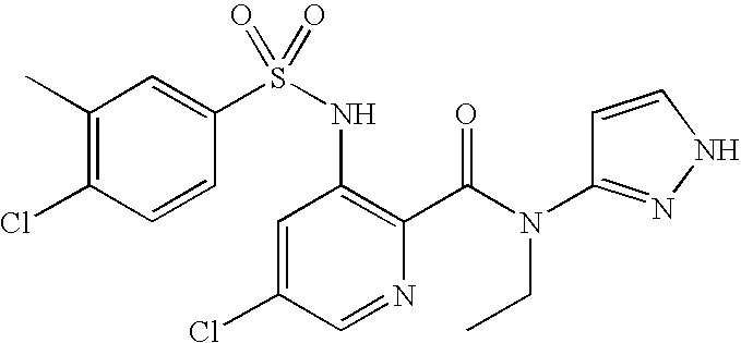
C1(C)=C(Cl)C=CC(S(NC2=C(C(N(CC)C3=NNC=C3)=O)N=CC(Cl)=C2)(=O)=O)=C1
